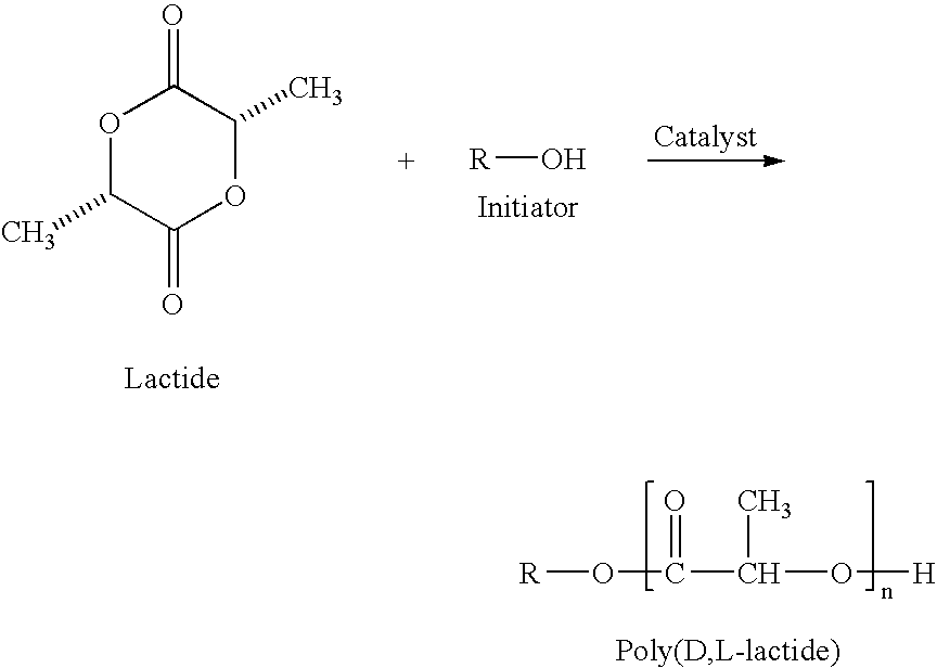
[R]O.O1C(C)C(=O)OC(C)C1=O.[R]OC(=O)C(O[H])C
